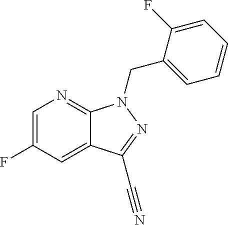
C1(CN2C3=NC=C(F)C=C3C(C#N)=N2)=CC=CC=C1F
